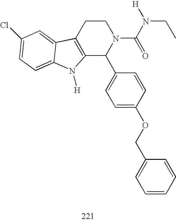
C12=C(CCN(C(N([H])CC)=O)C1C1=CC=C(OCC3=CC=CC=C3)C=C1)C1=CC(Cl)=CC=C1N2[H]
